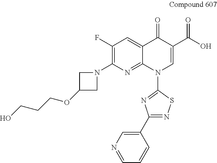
C1(F)=C(N2CC(OCCCO)C2)N=C2C(=C1)C(=O)C(C(O)=O)=CN2C1=NC(C2=CN=CC=C2)=NS1
